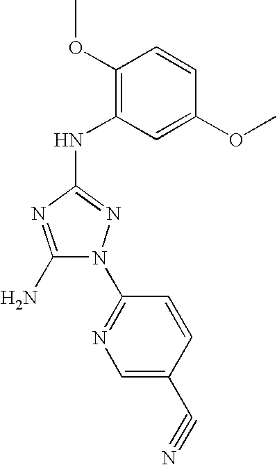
C1(N)=NC(NC2=C(OC)C=CC(OC)=C2)=NN1C1=NC=C(C#N)C=C1
